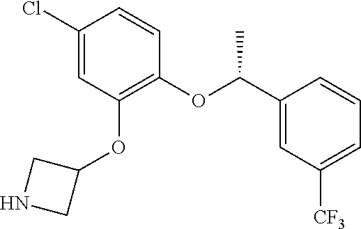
C1(Cl)=CC(OC2CNC2)=C(OC(C2=CC([CF3])=CC=C2)C)C=C1
